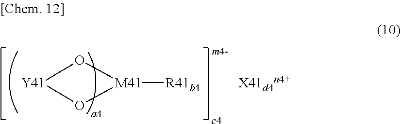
O1[Y41]O[M41]1[R41b4].[X41d4n4+]
